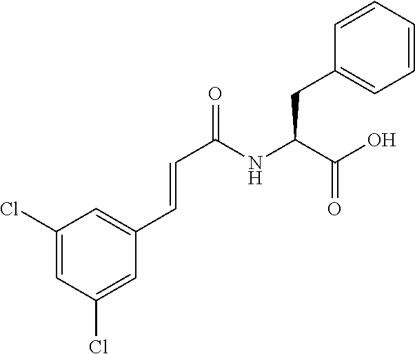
C(C(NC(C=CC1=CC(Cl)=CC(Cl)=C1)=O)C(O)=O)C1=CC=CC=C1
